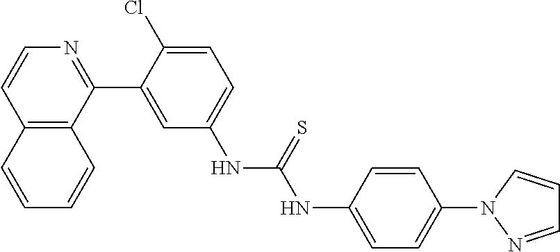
C12=C(C(C3=CC(NC(NC4=CC=C(N5C=CC=N5)C=C4)=S)=CC=C3Cl)=NC=C1)C=CC=C2
